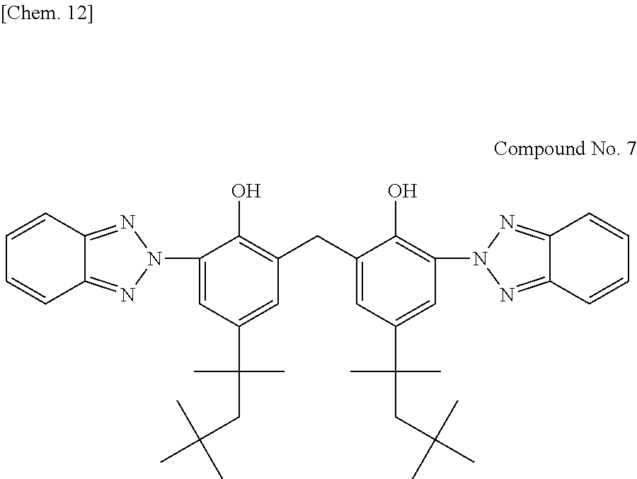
C1=CC2=NN(C3=CC(C(C)(C)CC(C)(C)C)=CC(CC4=CC(C(C)(C)CC(C)(C)C)=CC(N5N=C6C(=N5)C=CC=C6)=C4O)=C3O)N=C2C=C1
